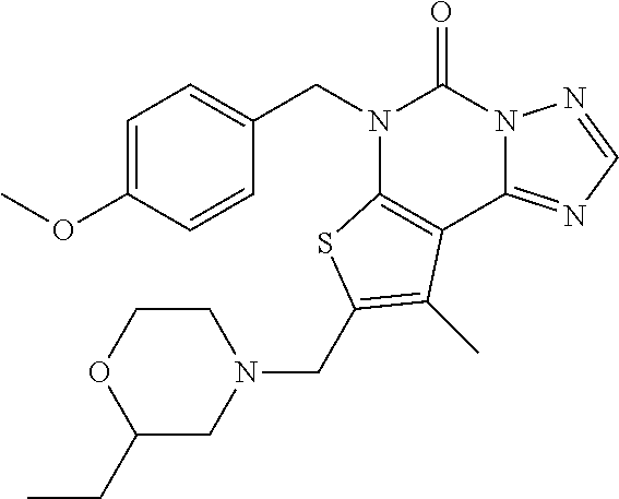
C1=C(OC)C=CC(CN2C3=C(C4=NC=NN4C2=O)C(C)=C(CN2CCOC(CC)C2)S3)=C1
